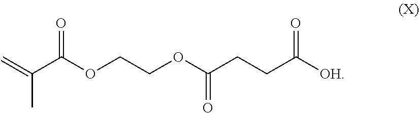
C=C(C(OCCOC(CCC([OH])=O)=O)=O)C
